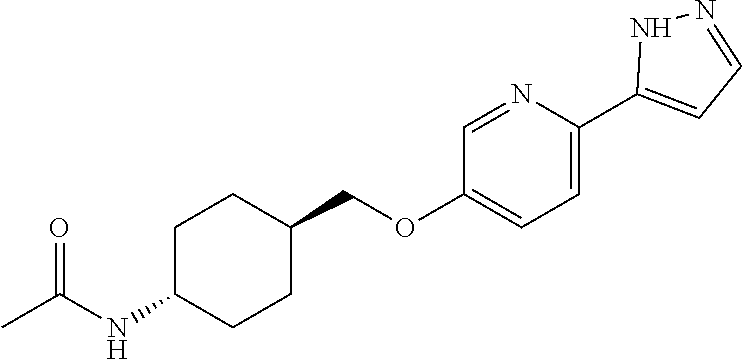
C1=C(C2=CC=NN2)N=CC(OCC2CCC(NC(C)=O)CC2)=C1
